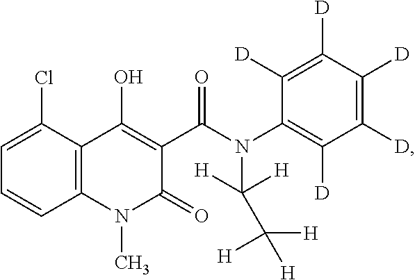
C12=C(C(Cl)=CC=C1)C(O)=C(C(N(C1=C([D])C([D])=C([D])C([D])=C1[D])C(C([H])([H])[H])([H])[H])=O)C(=O)N2C
